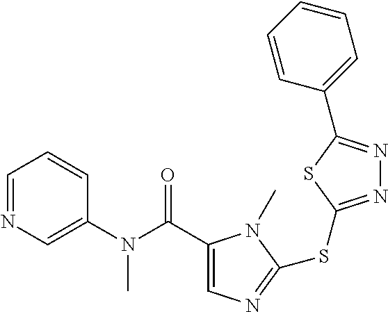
C1(C(N(C2=CN=CC=C2)C)=O)=CN=C(SC2=NN=C(C3=CC=CC=C3)S2)N1C
